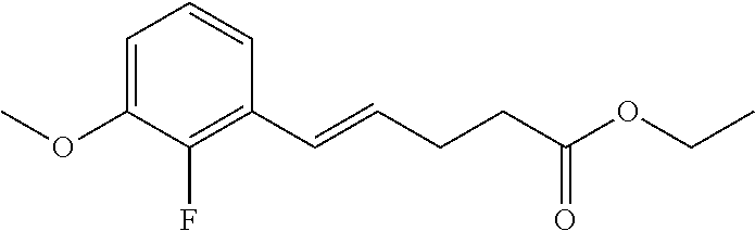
C1=C(OC)C(F)=C(C=CCCC(OCC)=O)C=C1
